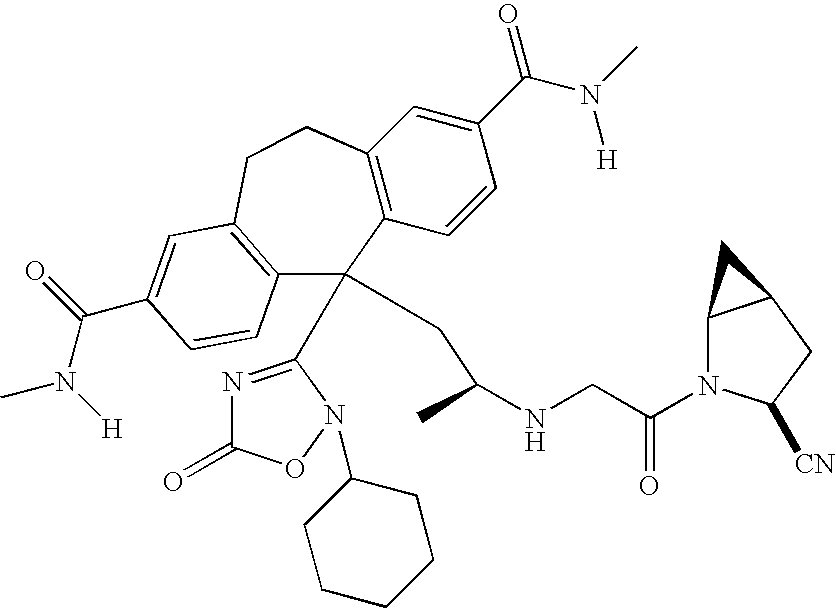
C12=C(C=CC(C(N(C)[H])=O)=C1)C(C1=NC(=O)ON1C1CCCCC1)(CC(NCC(N1C3C(CC1[CN])C3)=O)C)C1=C(CC2)C=C(C(N(C)[H])=O)C=C1
